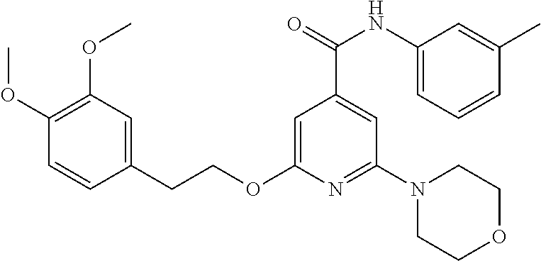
C1(CCOC2=CC(C(=O)NC3=CC=CC(C)=C3)=CC(N3CCOCC3)=N2)=CC(OC)=C(OC)C=C1
